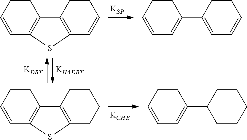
[KH4DBT].[KDBT].[KSP].C1=CC=C(C2=CC=CC=C2)C=C1.C1=CC2=C(C=C1)C1=C(C=CC=C1)S2.[KCHB].C1=CC2=C(C=C1)C1=C(CCCC1)S2.C1=CC=C(C2CCCCC2)C=C1
